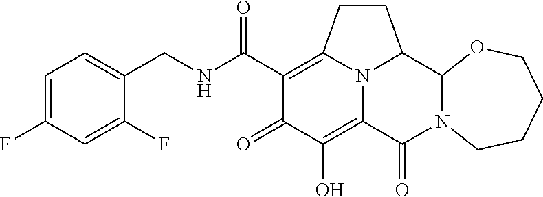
C1(CNC(C2=C3CCC4C5N(C(=O)C(=C(O)C2=O)N34)CCCCO5)=O)=CC=C(F)C=C1F
